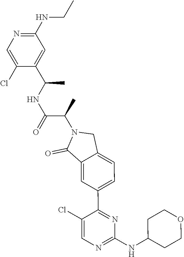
C1(NC2CCOCC2)=NC=C(Cl)C(C2=CC=C3C(=C2)C(=O)N(C(C)C(NC(C)C2=CC(NCC)=NC=C2Cl)=O)C3)=N1
